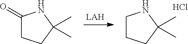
C1CCC(C)(C)N1.Cl.C1(=O)CCC(C)(C)N1
